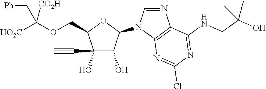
C(C1C(O)(C#C)C(O)C(N2C=NC3=C2N=C(Cl)N=C3NCC(O)(C)C)O1)OC([HO2C])([CO2H])C[Ph]
